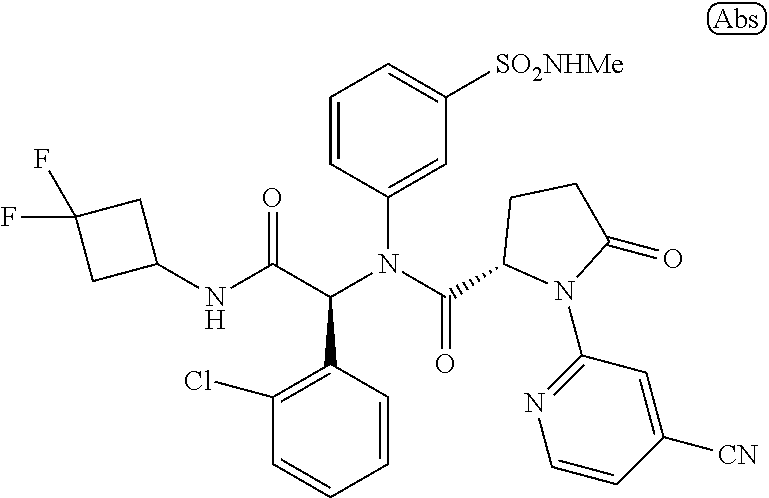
C1=CC(C(C(NC2CC(F)(F)C2)=O)N(C(=O)C2N(C3=NC=CC([CN])=C3)C(=O)CC2)C2=CC([SO2NHMe])=CC=C2)=C(Cl)C=C1
